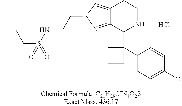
Cl.C12=NN(CCNS(CCC)(=O)=O)C=C1CCNC2C1(C2=CC=C(Cl)C=C2)CCC1
